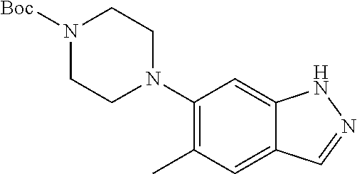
C1(N2CCN([Boc])CC2)=C(C)C=C2C(=C1)NN=C2
